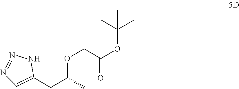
C1(CC(C)OCC(OC(C)(C)C)=O)=CN=NN1
